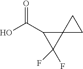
OC(C1C(F)(F)C12CC2)=O
